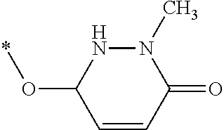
N1N(C)C(=O)C=CC1O*
